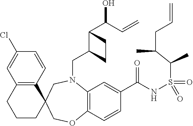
C12=C(C=CC(Cl)=C1)C1(CCC2)COC2=C(N(CC3C(C(C=C)O)CC3)C1)C=C(C(NS(=O)(C(C(CC=C)C)C)=O)=O)C=C2
